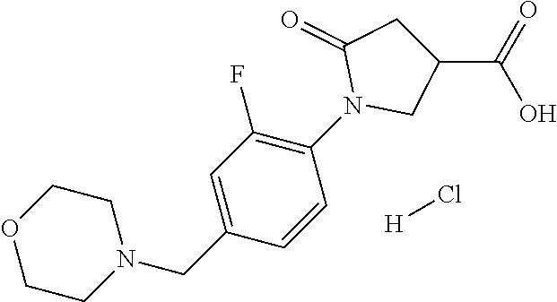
O1CCN(CC2=CC(F)=C(N3CC(C(=O)O)CC3=O)C=C2)CC1.[H]Cl
